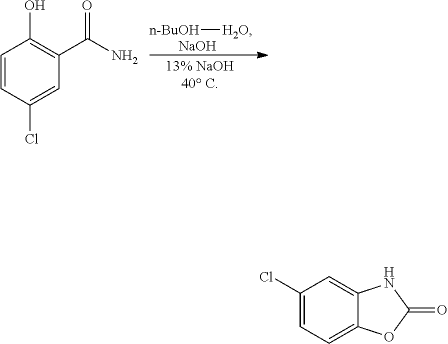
C1=CC(Cl)=CC(C(N)=O)=C1O.[n-BuOH][H2O].[NaOH].C1(Cl)=CC=C2C(=C1)NC(=O)O2
